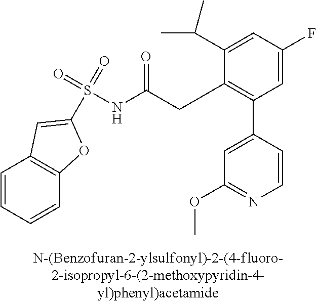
C1=C(F)C=C(C(C)C)C(CC(NS(=O)(=O)C2=CC3=C(O2)C=CC=C3)=O)=C1C1=CC(OC)=NC=C1
